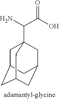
O=C(O)C(N)C12CC3CC(CC(C1)C3)C2
